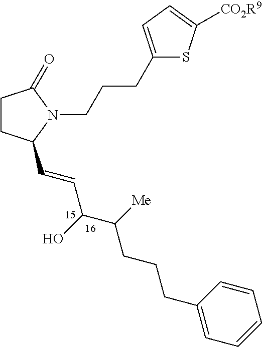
C1CC(C=CC(C(CCCC2=CC=CC=C2)[Me])O)N(CCCC2=CC=C([CO2R9])S2)C1=O
